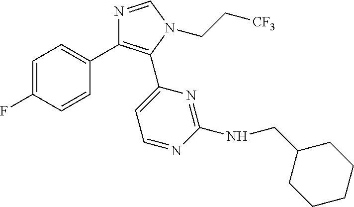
C1=C(F)C=CC(C2=C(C3=CC=NC(NCC4CCCCC4)=N3)N(CC[CF3])C=N2)=C1
